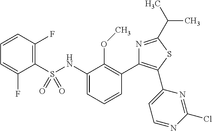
C1(NS(C2=C(F)C=CC=C2F)(=O)=O)=CC=CC(C2=C(C3=CC=NC(Cl)=N3)SC(C(C)C)=N2)=C1OC
